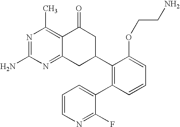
C12=NC(N)=NC(C)=C1C(=O)CC(C1=C(C3=CC=CN=C3F)C=CC=C1OCCN)C2
